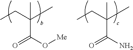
C(CC)(C)(C(=O)O[Me])C.C(CC)(C)(C(=O)N)C
